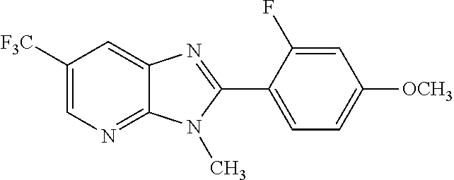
C12=CC([F3C])=CN=C1N(C)C(C1=CC=C([OCH3])C=C1F)=N2
